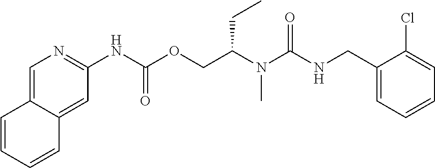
C1(Cl)=CC=CC=C1CNC(N(C(COC(NC1=NC=C2C(=C1)C=CC=C2)=O)CC)C)=O
